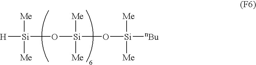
[H][Si](O[Si](O[Si]([nBu])([Me])[Me])([Me])[Me])([Me])[Me]
